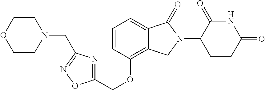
C(OC1=C2C(=CC=C1)C(=O)N(C1C(=O)NC(=O)CC1)C2)C1=NC(CN2CCOCC2)=NO1
